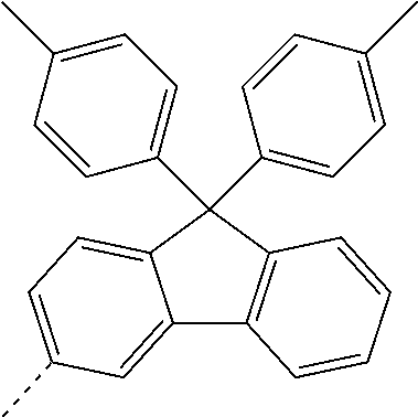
C12=CC(C)=CC=C1C(C1=CC=C(C)C=C1)(C1=CC=C(C)C=C1)C1=C2C=CC=C1
